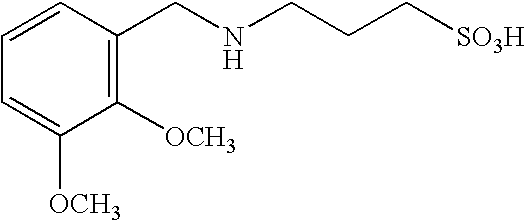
C1=CC(CNCCC[SO3H])=C([OCH3])C([OCH3])=C1
